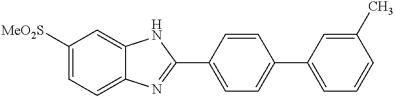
C1([MeO2S])=CC=C2C(=C1)NC(C1=CC=C(C3=CC=CC(C)=C3)C=C1)=N2
